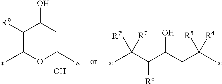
C1([R9])C(C)OC(O)(C)CC1O.CC(C(C(CC(C)([R5])[R4])O)[R6])([R7])[R7]
